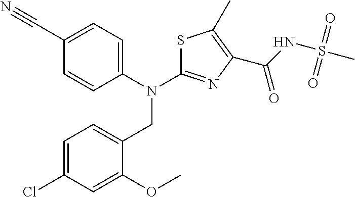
C1=C(Cl)C=C(OC)C(CN(C2=NC(C(NS(C)(=O)=O)=O)=C(C)S2)C2=CC=C(C#N)C=C2)=C1
